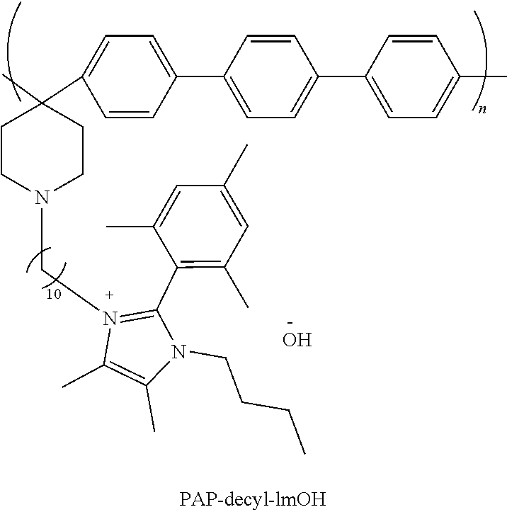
C1CN(CN2=C(C3=C(C)C=C(C)C=C3C)N(CCCC)C(C)=C2C)CCC1(C)C1=CC=C(C2=CC=C(C3=CC=C(C)C=C3)C=C2)C=C1.O
